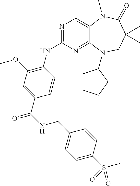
N1=C(NC2=C(OC)C=C(C(=O)NCC3=CC=C(S(C)(=O)=O)C=C3)C=C2)N=C2C(=C1)N(C)C(=O)C(C)(C)CN2C1CCCC1
